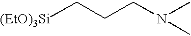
[(EtO)3Si]CCCN(C)C
